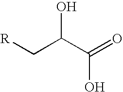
[R]CC(C(=O)O)O
